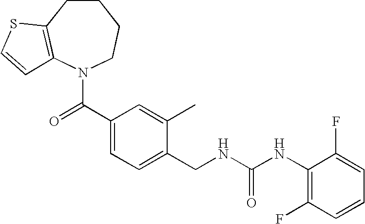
C1CC2=C(N(C(C3=CC=C(CNC(NC4=C(F)C=CC=C4F)=O)C(C)=C3)=O)CC1)C=CS2
